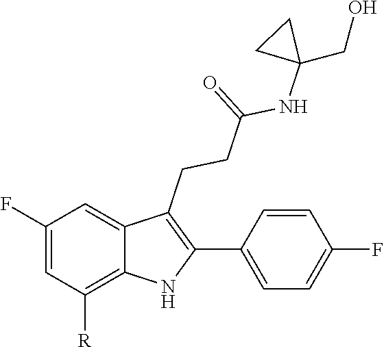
C1=CC(F)=CC=C1C1=C(CCC(=O)NC2(CO)CC2)C2=CC(F)=CC([R])=C2N1
